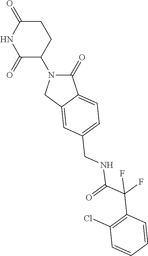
C1(=O)N(C2C(=O)NC(=O)CC2)CC2=CC(CNC(C(C3=C(Cl)C=CC=C3)(F)F)=O)=CC=C12
